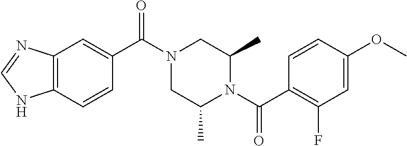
C12=C(C=CC(C(N3CC(C)N(C(C4=C(F)C=C(OC)C=C4)=O)C(C)C3)=O)=C1)NC=N2
